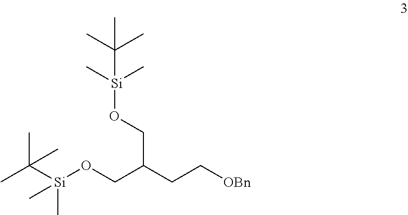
CC([Si](OCC(CC[OBn])CO[Si](C)(C)C(C)(C)C)(C)C)(C)C
